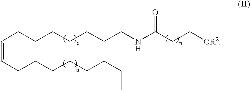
C(=CCCCCCCCC)CCCCCCCNC(CC[OR2])=O
